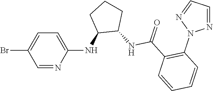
C1=C(NC2C(NC(C3=C(N4N=CC=N4)C=CC=C3)=O)CCC2)N=CC(Br)=C1
